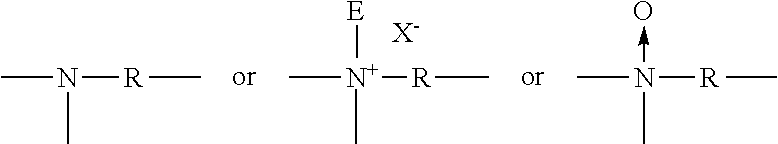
C[N+](C)([R]C)[E].[X-].CN(C)[R]C.CN(C)([R]C)->O
